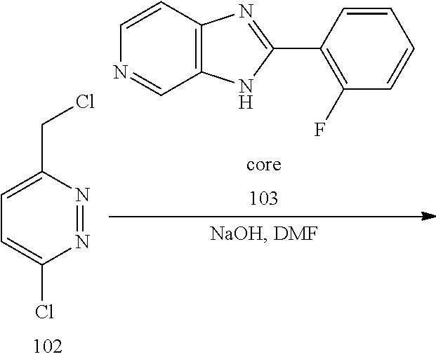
C1=C(CCl)N=NC(Cl)=C1.C1=CC2=C(C=N1)NC(C1=C(F)C=CC=C1)=N2
